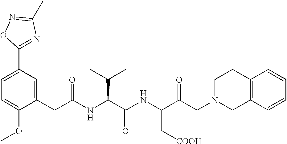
C1=C(OC)C(CC(NC(C(NC(C(CN2CC3=C(CC2)C=CC=C3)=O)C[COOH])=O)C(C)C)=O)=CC(C2=NC(C)=NO2)=C1
